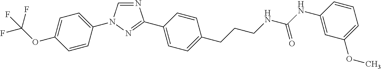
C1=C(OC(F)(F)F)C=CC(N2C=NC(C3=CC=C(CCCNC(NC4=CC(OC)=CC=C4)=O)C=C3)=N2)=C1
